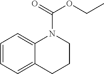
C1=CC=C2C(=C1)N(C(=O)OCC)CCC2
